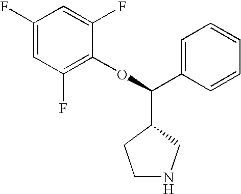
C1(F)=CC(F)=C(OC(C2CCNC2)C2=CC=CC=C2)C(F)=C1
